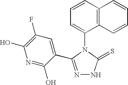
C1=CC2=C(C(N3C(=S)NN=C3C3=CC(F)=C(O)N=C3O)=C1)C=CC=C2
